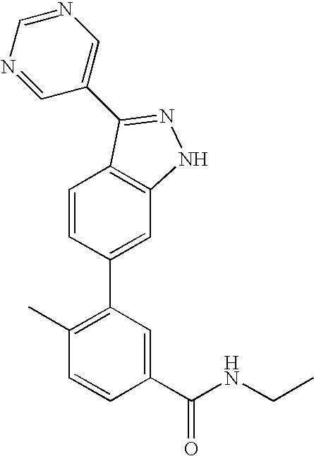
C1=CC(C2=C(C)C=CC(C(NCC)=O)=C2)=CC2=C1C(C1=CN=CN=C1)=NN2
